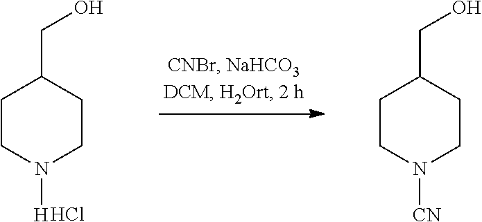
C1CN([CN])CCC1CO.C1CN([H])CCC1CO.Cl
